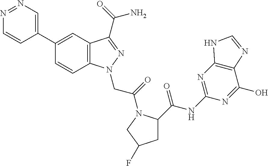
N1=NC=C(C2=CC3=C(C=C2)N(CC(=O)N2C(C(=O)NC4=NC5=C(C(O)=N4)N=CN5)CC(F)C2)N=C3C(=O)N)C=C1
